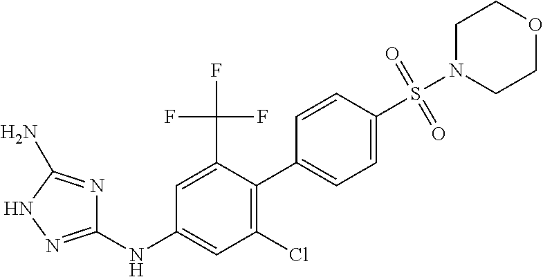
C1(NC2=CC(Cl)=C(C3=CC=C(S(N4CCOCC4)(=O)=O)C=C3)C(C(F)(F)F)=C2)=NNC(N)=N1
